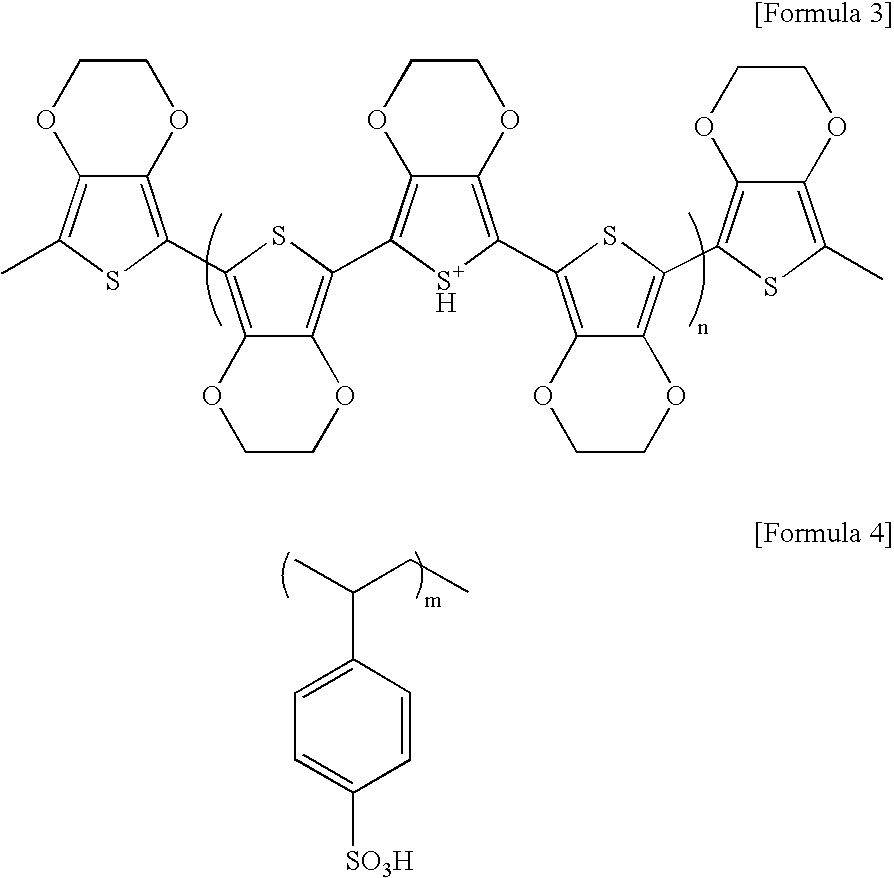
C1COC2=C(C)SC(C3=C4C(=C(C5=C6OCCOC6=C(C6=C7C(=C(C8=C9OCCOC9=C(C)S8)S6)OCCO7)[S+H]5)S3)OCCO4)=C2O1.C1=CC(C(C)CC)=CC=C1[SO3H]
